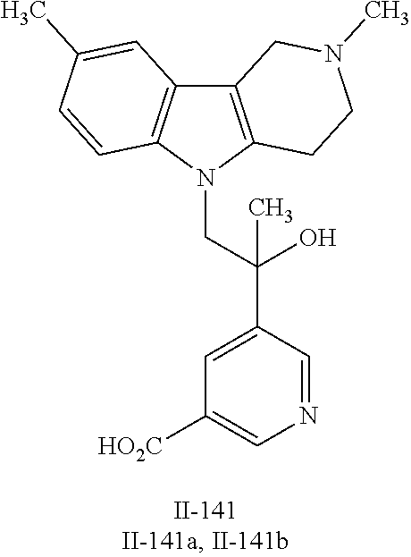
C12=C(N(CC(C3=CC([HO2C])=CN=C3)(O)C)C3=C1C=C(C)C=C3)CCN(C)C2
